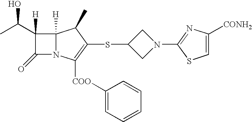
C1(C(C)O)([H])C(=O)N2C1([H])C(C)C(SC1CN(C3=NC([CONH2])=CS3)C1)=C2[COO]C1=CC=CC=C1
